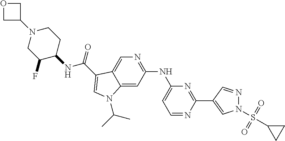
C12=CC(NC3=CC=NC(C4=CN(S(C5CC5)(=O)=O)N=C4)=N3)=NC=C1C(C(=O)NC1CCN(C3COC3)CC1F)=CN2C(C)C
